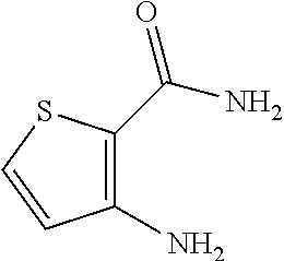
C1(N)=C(C(N)=O)SC=C1
